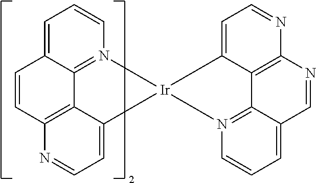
C1=C2C3=N(C=C1)[Ir]1(C4=CC=NC(=C34)C=C2)N2=C3C(=CC=C2)C=NC2=C3C1=CC=N2
